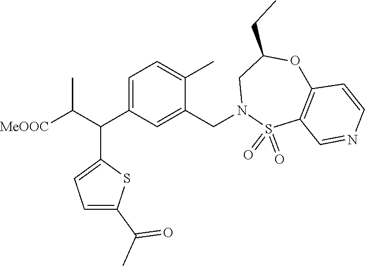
C1=C(C(C([MeOOC])C)C2=CC=C(C(=O)C)S2)C=C(CN2S(=O)(=O)C3=C(OC(CC)C2)C=CN=C3)C(C)=C1
